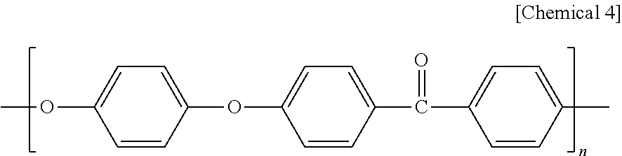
C1=CC(C(C2=CC=C(C)C=C2)=O)=CC=C1OC1=CC=C(OC)C=C1
